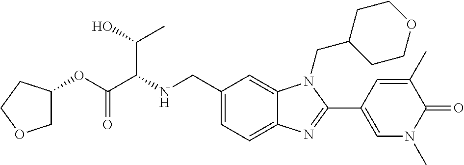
N(CC1=CC=C2C(=C1)N(CC1CCOCC1)C(C1=CN(C)C(=O)C(C)=C1)=N2)C(C(OC1COCC1)=O)C(O)C
